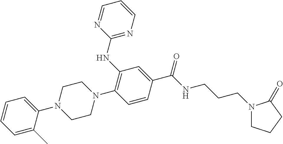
C1=C(C(NCCCN2CCCC2=O)=O)C=CC(N2CCN(C3=CC=CC=C3C)CC2)=C1NC1=NC=CC=N1
